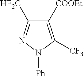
C1([COOEt])=C([CF3])N([Ph])N=C1[HF2C]
